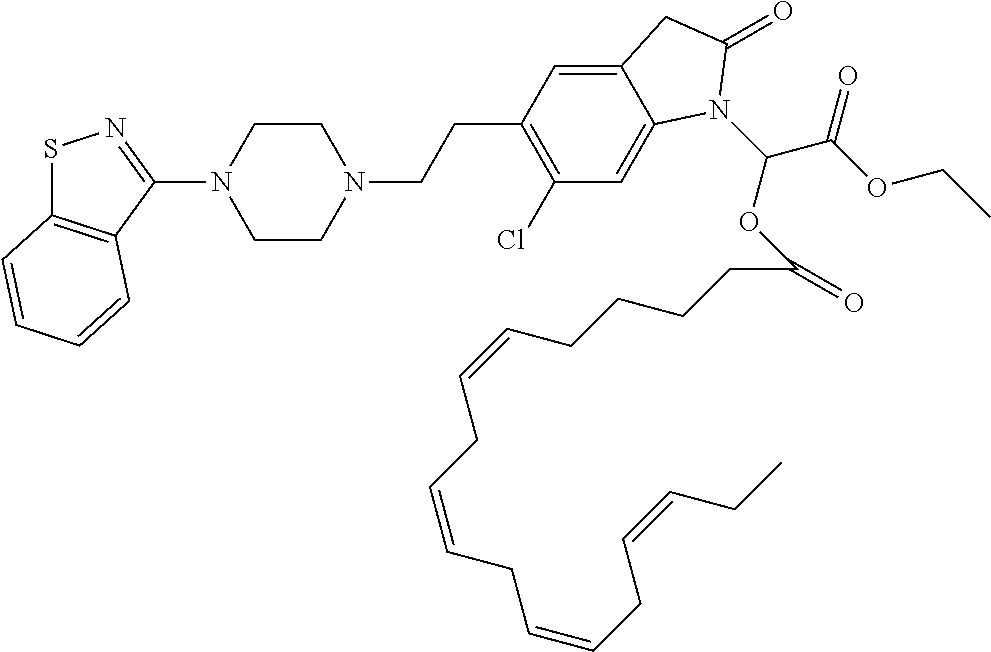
C1CN(CCC2=C(Cl)C=C3C(=C2)CC(=O)N3C(C(OCC)=O)OC(CCCCC=CCC=CCC=CCC=CCC)=O)CCN1C1=NSC2=C1C=CC=C2
